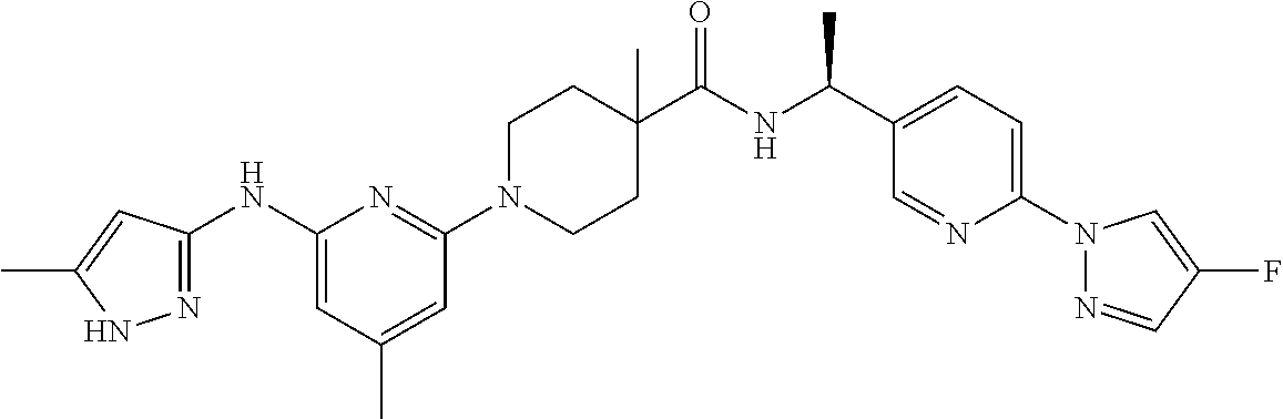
C1(NC2=NNC(C)=C2)=CC(C)=CC(N2CCC(C(NC(C3=CC=C(N4N=CC(F)=C4)N=C3)C)=O)(C)CC2)=N1
